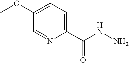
C1(OC)=CC=C(C(NN)=O)N=C1
